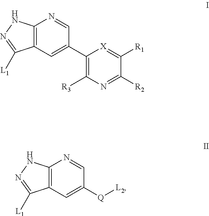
C12=C(C=C(C3=C([R3])N=C([R2])C([R1])=[X]3)C=N1)C([L1])=NN2.C12=C(C=C([Q][L2])C=N1)C([L1])=NN2
